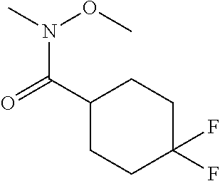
C1(C(=O)N(C)OC)CCC(F)(F)CC1
